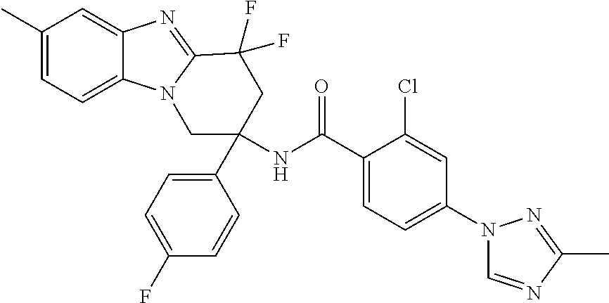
C12=CC=C(C)C=C1N=C1N2CC(NC(C2=CC=C(N3C=NC(C)=N3)C=C2Cl)=O)(C2=CC=C(F)C=C2)CC1(F)F
